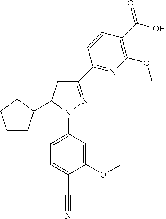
C1CC(C2CC(C3=NC(OC)=C(C(=O)O)C=C3)=NN2C2=CC=C(C#N)C(OC)=C2)CC1
